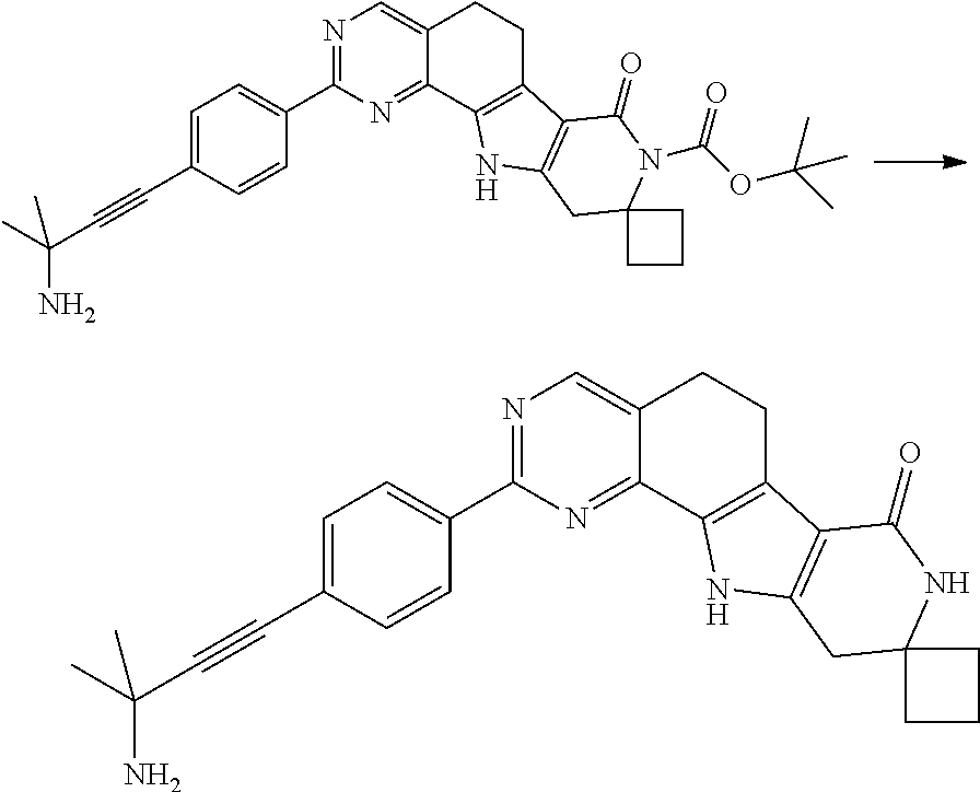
N1=C(C2=CC=C(C#CC(N)(C)C)C=C2)N=C2C(=C1)CCC1=C2NC2=C1C(=O)N(C(OC(C)(C)C)=O)C1(C2)CCC1.N1=C(C2=CC=C(C#CC(N)(C)C)C=C2)N=C2C(=C1)CCC1=C2NC2=C1C(=O)NC1(C2)CCC1
